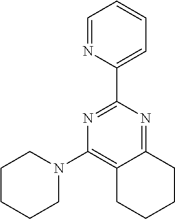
C12=NC(C3=CC=CC=N3)=NC(N3CCCCC3)=C1CCCC2
